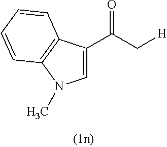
C(C[H])(=O)C1=CN(C)C2=C1C=CC=C2
